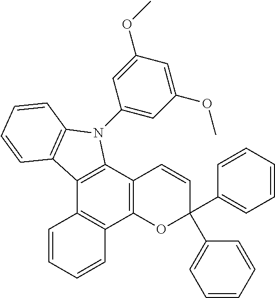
C12=C(C3=C(C4=C1C=CC=C4)OC(C1=CC=CC=C1)(C1=CC=CC=C1)C=C3)N(C1=CC(OC)=CC(OC)=C1)C1=C2C=CC=C1
